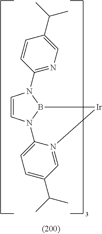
C1=CN2B(N1C1=NC=C(C(C)C)C=C1)[Ir]N1=CC(C(C)C)=CC=C21
